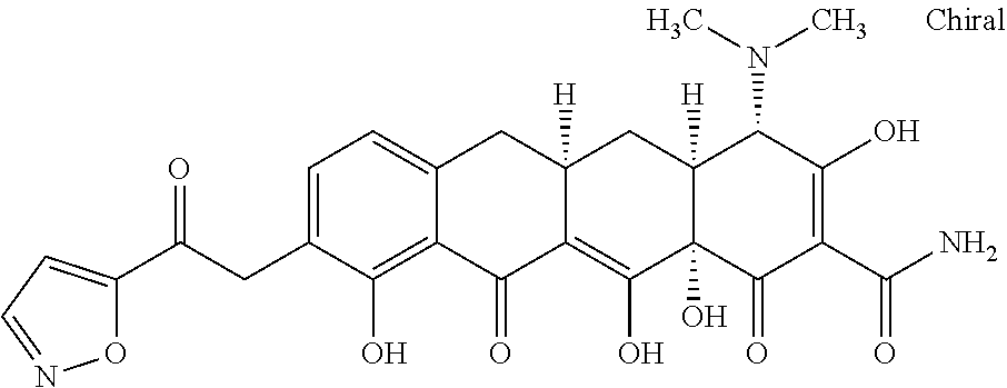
C1=C(CC(C2=CC=NO2)=O)C(O)=C2C(=C1)CC1([H])C(=C(O)C3(O)C([H])(C1)C(N(C)C)C(O)=C(C(N)=O)C3=O)C2=O
